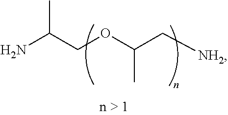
NC(COC(C[NH2])C)C
